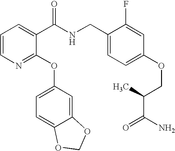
C1=CN=C(OC2=CC=C3C(=C2)OCO3)C(C(NCC2=CC=C(OCC(C(N)=O)C)C=C2F)=O)=C1
